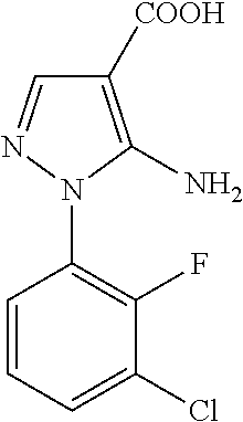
C1(Cl)=CC=CC(N2C(N)=C([COOH])C=N2)=C1F
